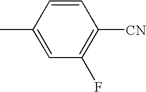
C1=C(C)C=CC([CN])=C1F
